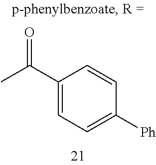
C1(C(C)=O)=CC=C([Ph])C=C1
